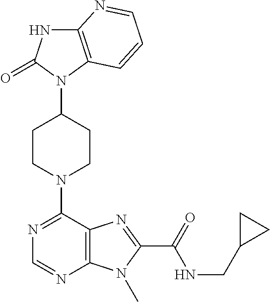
C12=C(C=CC=N1)N(C1CCN(C3=NC=NC4=C3N=C(C(=O)NCC3CC3)N4C)CC1)C(=O)N2
